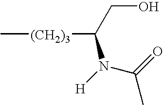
C[(CH2)3]C(N(C(=O)C)[H])CO
